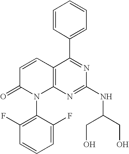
C1=CC(C2=NC(NC(CO)CO)=NC3=C2C=CC(=O)N3C2=C(F)C=CC=C2F)=CC=C1
